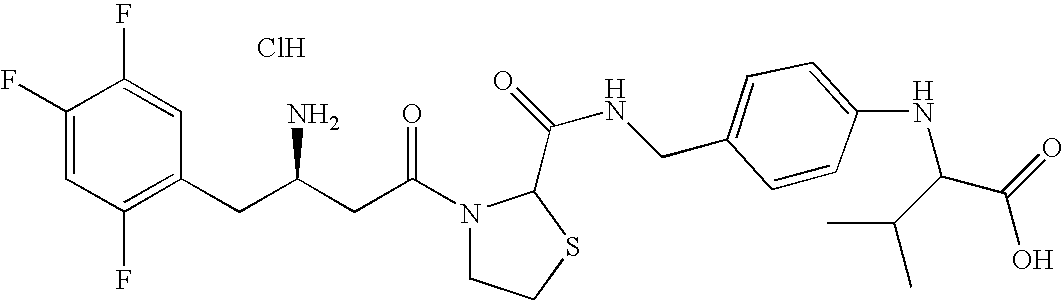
Cl.C1(F)=CC(F)=C(CC(CC(N2CCSC2C(=O)NCC2=CC=C(NC(C(=O)O)C(C)C)C=C2)=O)N)C=C1F
